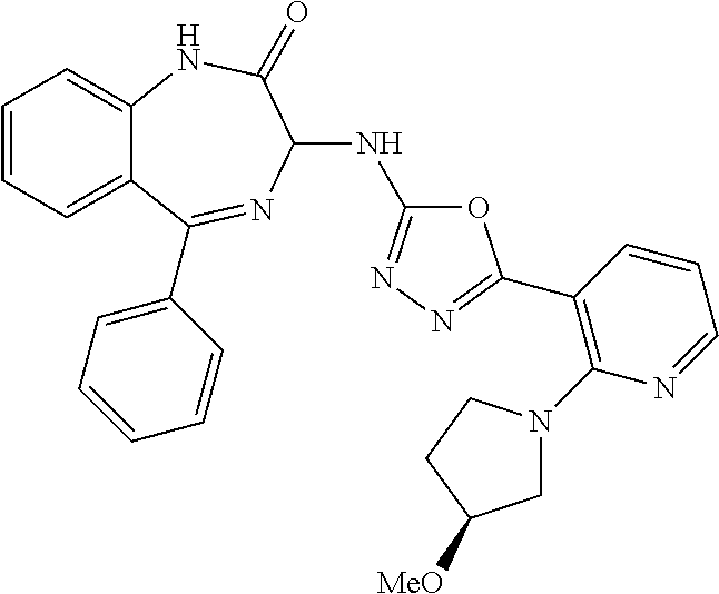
C1(C2=NN=C(NC3N=C(C4=CC=CC=C4)C4=CC=CC=C4NC3=O)O2)=C(N2CC([MeO])CC2)N=CC=C1
